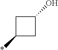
C1(*)CC(O)C1
